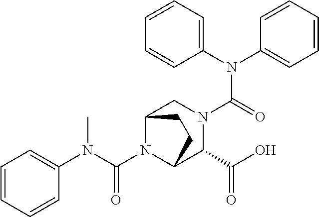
C1(N(C2=CC=CC=C2)C(=O)N2CC3N(C(N(C4=CC=CC=C4)C)=O)C(C2C(O)=O)CC3)=CC=CC=C1
